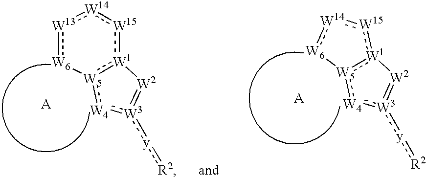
[W13]1:[W6][W5]2:[W1](:[W15]:[W14]:1)[W2]=[W3](:[y]:[R2]):[W4]:2.[W5]12:[W1](:[W15]:[W14]:[W6]1)[W2]=[W3](:[y]:[R2]):[W4]:2
